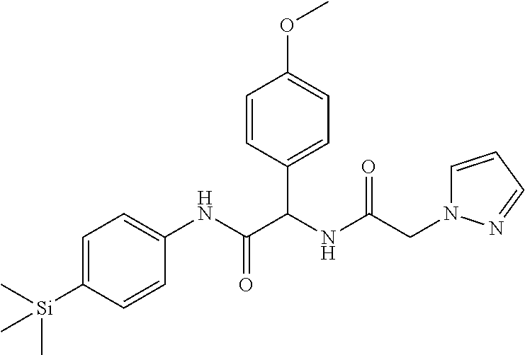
C(C(NC(C(NC1=CC=C([Si](C)(C)C)C=C1)=O)C1=CC=C(OC)C=C1)=O)N1C=CC=N1
